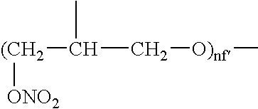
[(CH2](C(C)C[O)nf]C)[ONO2]
